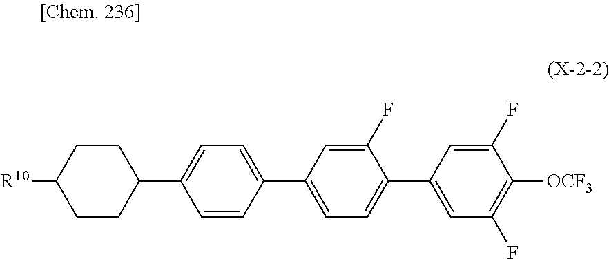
C1([R10])CCC(C2=CC=C(C3=CC=C(C4=CC(F)=C([OCF3])C(F)=C4)C(F)=C3)C=C2)CC1
